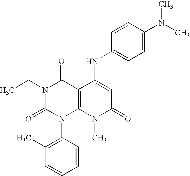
N1(CC)C(=O)N(C2=C(C)C=CC=C2)C2=C(C1=O)C(NC1=CC=C(N(C)C)C=C1)=CC(=O)N2C
